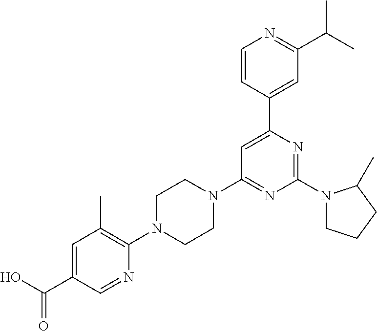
OC(C1=CC(C)=C(N2CCN(C3=NC(N4CCCC4C)=NC(C4=CC(C(C)C)=NC=C4)=C3)CC2)N=C1)=O
